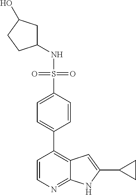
C1(NS(=O)(=O)C2=CC=C(C3=C4C(=NC=C3)NC(C3CC3)=C4)C=C2)CC(O)CC1
